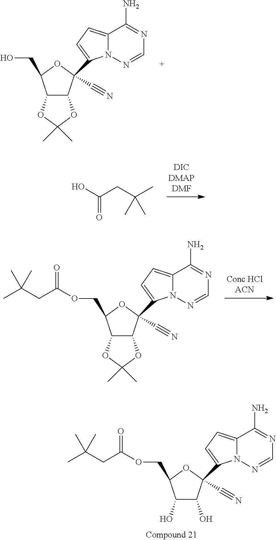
C12=CC=C(C3(C#N)C4C(C(CO)O3)OC(C)(C)O4)N1N=CN=C2N.OC(CC(C)(C)C)=O.C12=CC=C(C3(C#N)C4C(C(COC(CC(C)(C)C)=O)O3)OC(C)(C)O4)N1N=CN=C2N.C12=CC=C(C3(C#N)C(O)C(O)C(COC(CC(C)(C)C)=O)O3)N1N=CN=C2N
